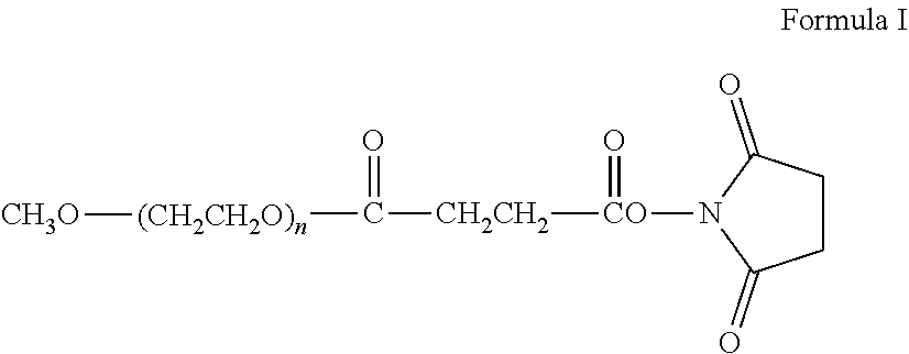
C1CC(=O)N([CO]([CH2CH2]C([(CH2CH2O)n][CH3O])=O)=O)C1=O
